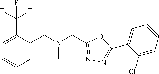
C1=C(CN(CC2=NN=C(C3=CC=CC=C3Cl)O2)C)C(C(F)(F)F)=CC=C1
